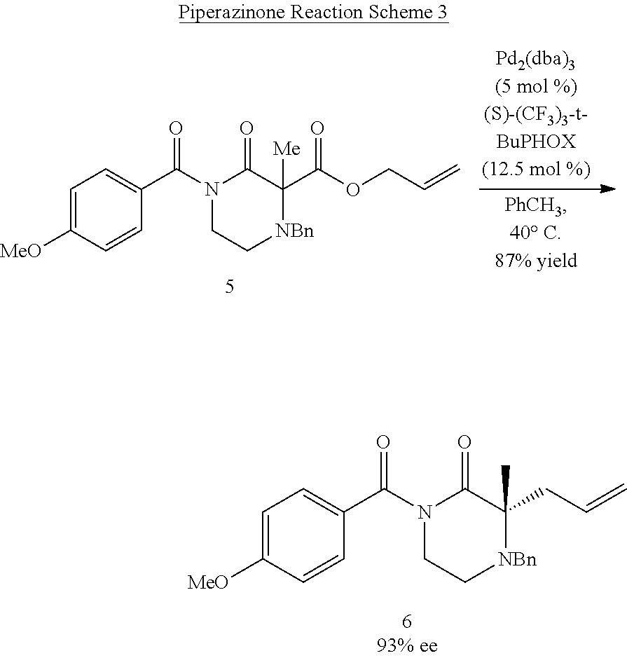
N1(C(=O)C2=CC=C([MeO])C=C2)CC[NBn]C(CC=C)(C)C1=O.N1(C(=O)C2=CC=C([MeO])C=C2)CC[NBn]C(C(OCC=C)=O)([Me])C1=O
